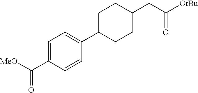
C1=C(C([MeO])=O)C=CC(C2CCC(CC([OtBu])=O)CC2)=C1
